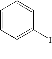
C1=CC(C)=C(I)C=C1
